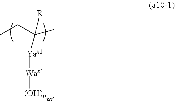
[Yax1]([Wax1][(OH)n])C(CC)([R])C
